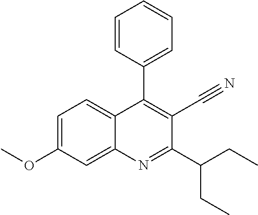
C1=C(OC)C=C2C(=C1)C(C1=CC=CC=C1)=C(C#N)C(C(CC)CC)=N2
